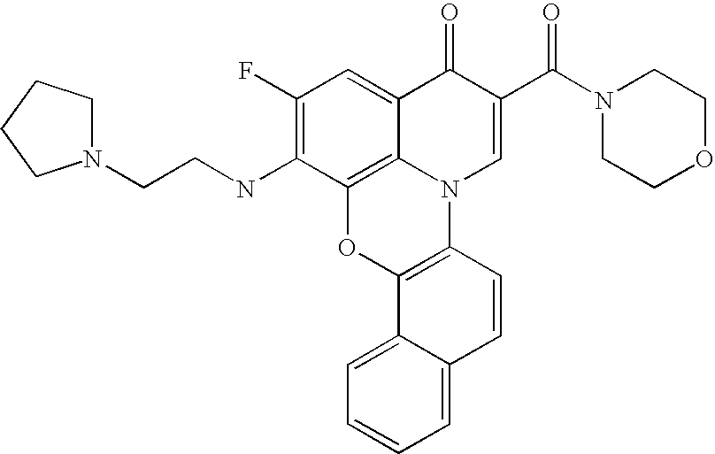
C12=C3C(=CC(F)=C1NCCN1CCCC1)C(=O)C(C(=O)N1CCOCC1)=CN3C1=C(O2)C2=CC=CC=C2C=C1
